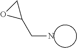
C1(CN)CO1
